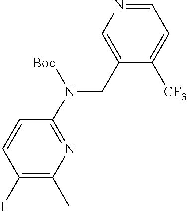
C1(N(CC2=CN=CC=C2[CF3])[Boc])=NC(C)=C(I)C=C1
